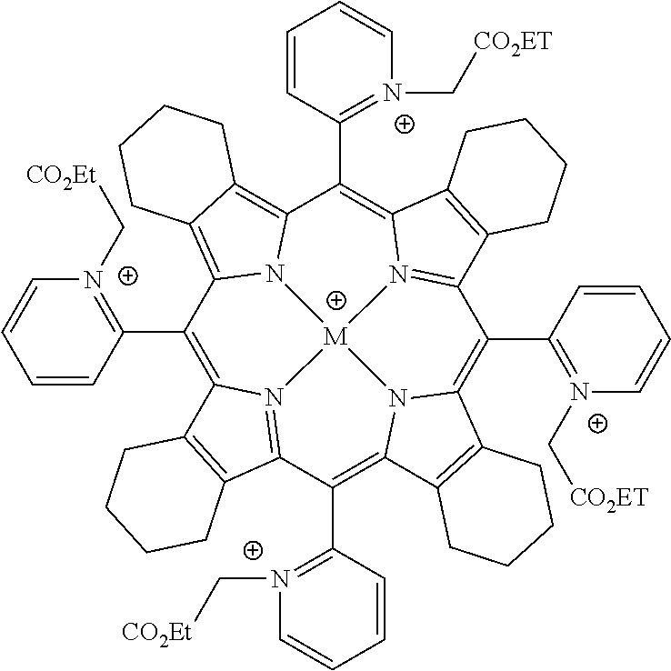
C1(C2=[N+](C[CO2Et])C=CC=C2)=C2N3=C(C(C4=[N+](C[CO2Et])C=CC=C4)=C4N5C(=C(C6=[N+](C[CO2ET])C=CC=C6)C6=N7C(=C(C8=[N+](C[CO2ET])C=CC=C8)C8=C9C(=C1N8[M]753)CCCC9)C1=C6CCCC1)C1=C4CCCC1)C1=C2CCCC1
